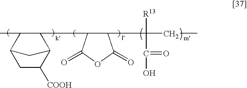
C12C(C)C(C3C(C([R13])(C(=O)O)CC)C(=O)OC3=O)C(C1)C([COOH])C2
